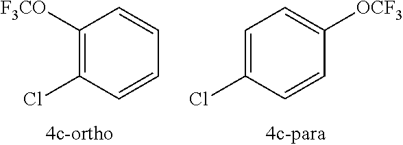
C1([F3CO])=C(Cl)C=CC=C1.C1=C(Cl)C=CC([OCF3])=C1
